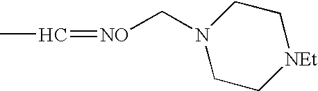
CC=[NO]CN1CC[NEt]CC1
